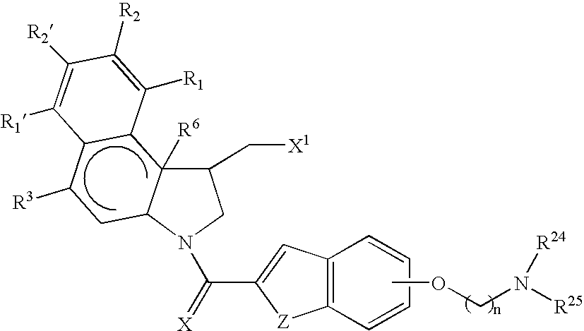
C12([R6])C(N(C(C3=CC4=C([Z]3)C=CC=C4)=[X])CC1C[X1])CC([R3])C1C2C([R1])=C([R2])C([R2])=C1[R1].COCN([R24])[R25]
